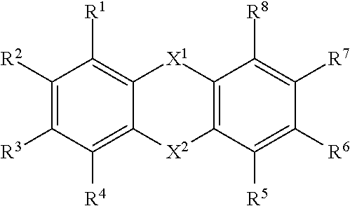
C1([R2])=C([R3])C([R4])=C2C(=C1[R1])[X1]C1=C([X2]2)C([R5])=C([R6])C([R7])=C1[R8]
